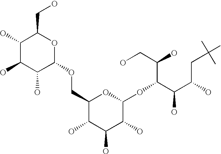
C1(O)C(O)C(O)C(OCC2C(O)C(O)C(O)C(OC(C(C(O)CC(C)(C)C)O)C(CO)O)O2)OC1CO
